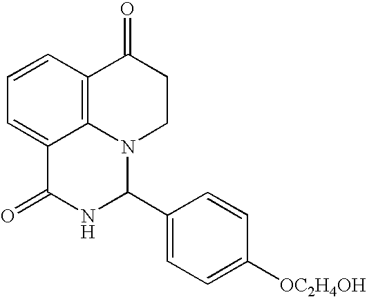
C1=CC2=C3C(=C1)C(=O)NC(C1=CC=C([OC2H4OH])C=C1)N3CCC2=O
